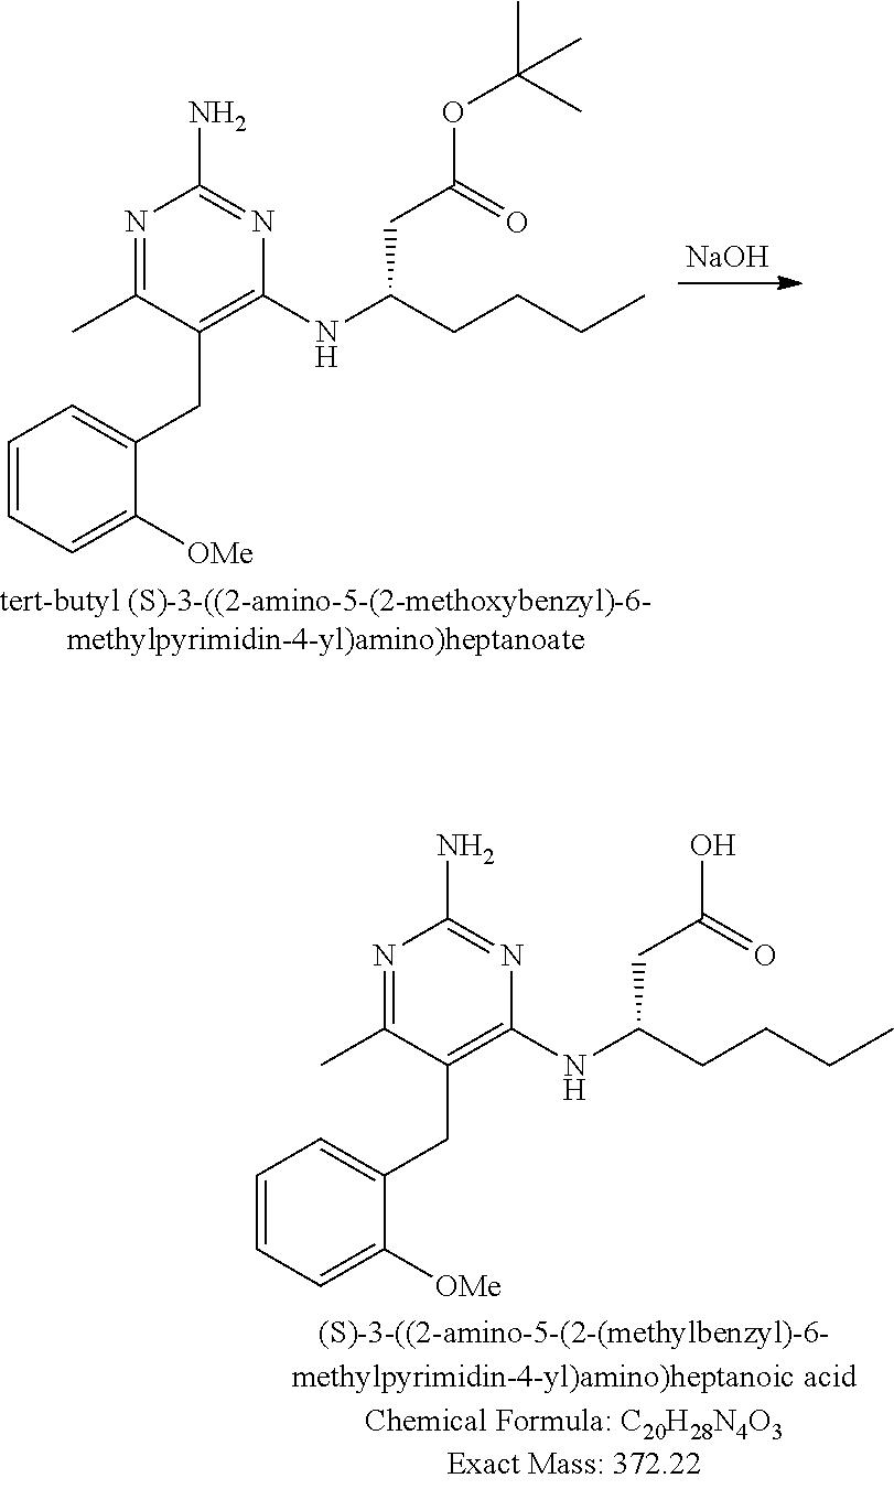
[NaOH].C1(NC(CCCC)CC(OC(C)(C)C)=O)=C(CC2=CC=CC=C2[OMe])C(C)=NC(N)=N1.C1(NC(CCCC)CC(O)=O)=C(CC2=CC=CC=C2[OMe])C(C)=NC(N)=N1
